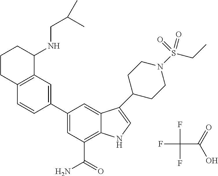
C12=C(C=CC(C3=CC(C(N)=O)=C4C(=C3)C(C3CCN(S(CC)(=O)=O)CC3)=CN4)=C1)CCCC2NCC(C)C.FC(C(O)=O)(F)F
